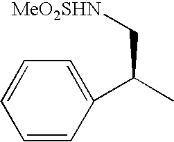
C1=CC(C(C)C[MeO2SHN])=CC=C1
